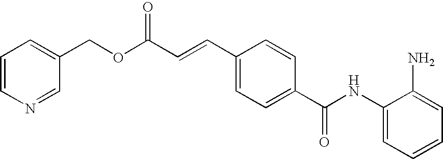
C(C=CC1=CC=C(C(NC2=CC=CC=C2N)=O)C=C1)(OCC1=CC=CN=C1)=O
